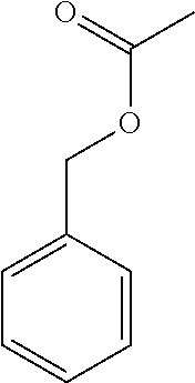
C(OCC1=CC=CC=C1)(C)=O
